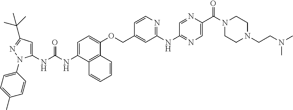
N(C(NC1=CC(C(C)(C)C)=NN1C1=CC=C(C)C=C1)=O)C1=CC=C(OCC2=CC(NC3=NC=C(C(N4CCN(CCN(C)C)CC4)=O)N=C3)=NC=C2)C2=C1C=CC=C2
